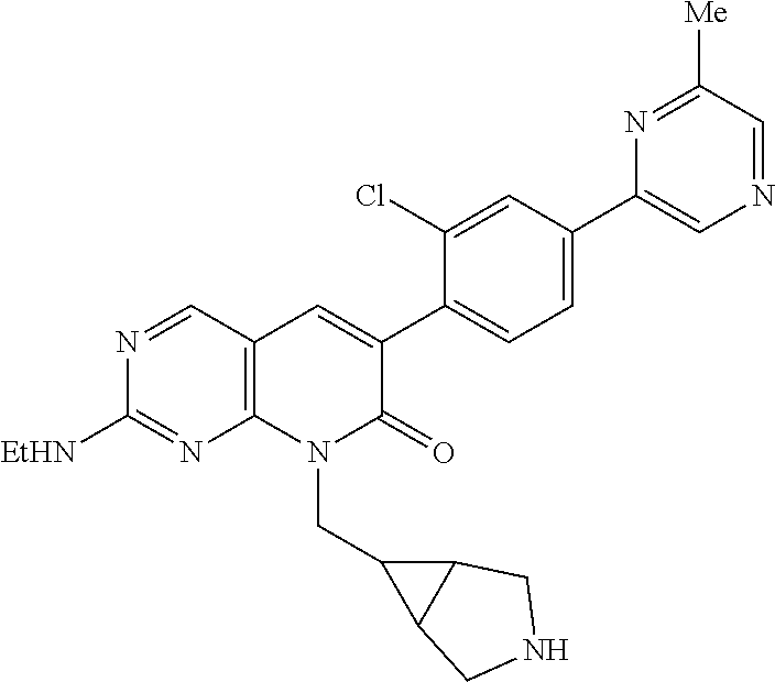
N1=CC2=C(N=C1[EtHN])N(CC1C3C1CNC3)C(=O)C(C1=CC=C(C3=CN=CC([Me])=N3)C=C1Cl)=C2
